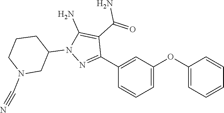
C1(C2=NN(C3CCCN(C#N)C3)C(N)=C2C(=O)N)=CC(OC2=CC=CC=C2)=CC=C1
